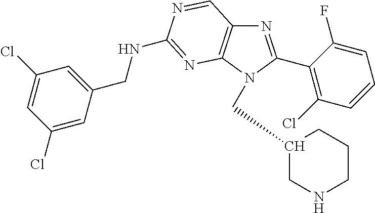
N1=C(C2=C(Cl)C=CC=C2F)N(CC2CNCCC2)C2=C1C=NC(NCC1=CC(Cl)=CC(Cl)=C1)=N2
